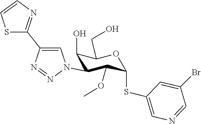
N1=NC(C2=NC=CS2)=CN1C1C(OC)C(SC2=CN=CC(Br)=C2)OC(CO)C1O
